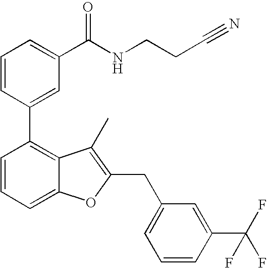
C1=CC(C2=C3C(=CC=C2)OC(CC2=CC=CC(C(F)(F)F)=C2)=C3C)=CC(C(NCCC#N)=O)=C1
